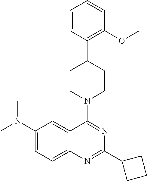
C1(N(C)C)=CC=C2C(=C1)C(N1CCC(C3=C(OC)C=CC=C3)CC1)=NC(C1CCC1)=N2
